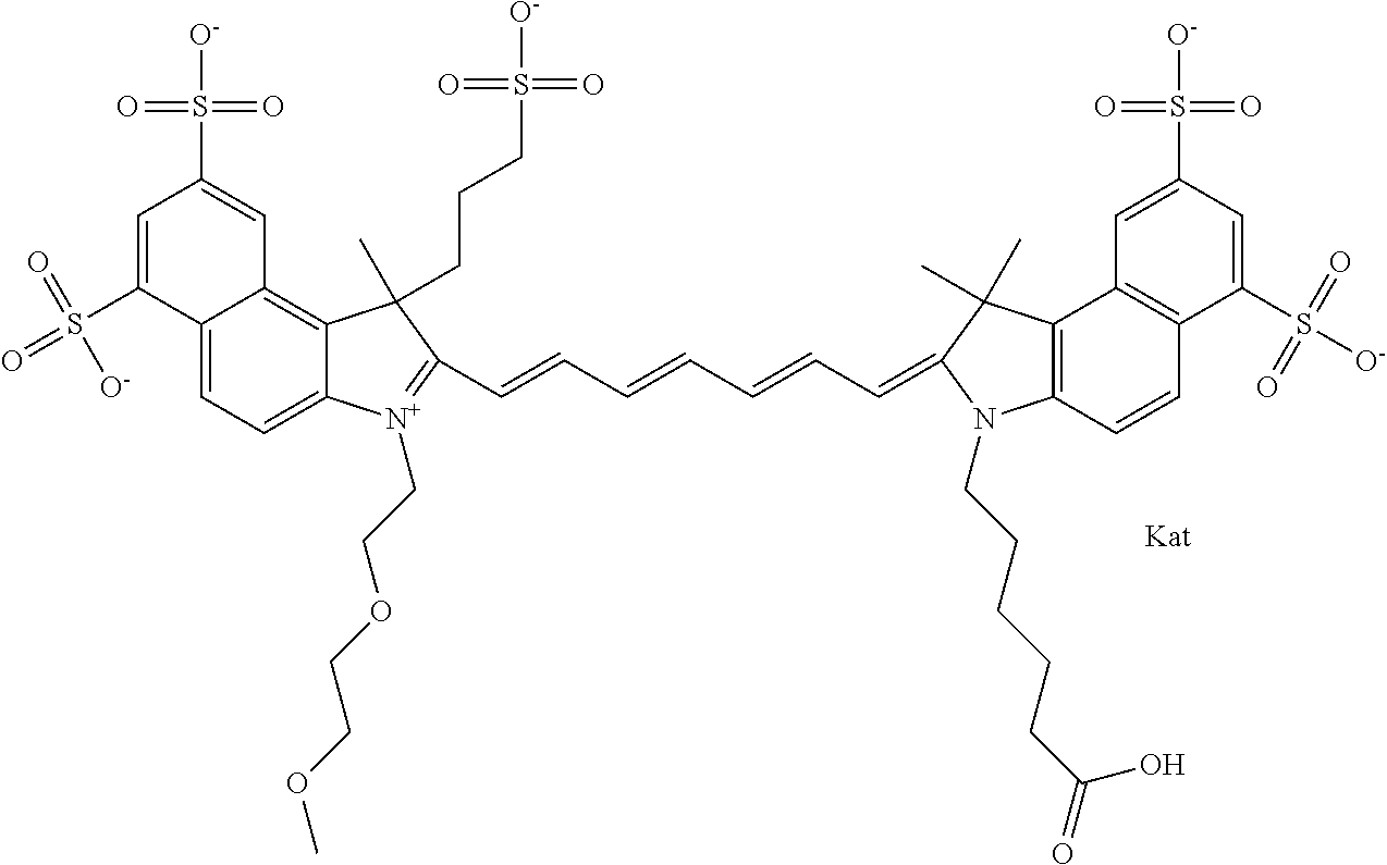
C1=C(S(=O)([O-])=O)C2=CC=C3C(=C2C=C1S(=O)(=O)[O-])C(C)(CCCS(=O)(=O)[O-])C(C=CC=CC=CC=C1C(C)(C)C2=C(C=CC4=C2C=C(S(=O)(=O)[O-])C=C4S([O-])(=O)=O)N1CCCCCC(=O)O)=[N+]3CCOCCOC
